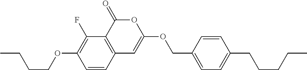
C1=CC2=C(C(F)=C1OCCCC)C(=O)OC(OCC1=CC=C(CCCCC)C=C1)=C2
